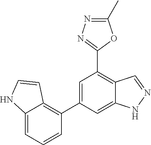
C1=C(C2=C3C(=CC=C2)NC=C3)C=C2C(=C1C1=NN=C(C)O1)C=NN2
